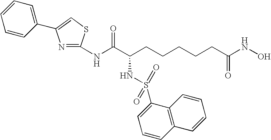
C1(NC(C(CCCCCC(NO)=O)NS(C2=CC=CC3=C2C=CC=C3)(=O)=O)=O)=NC(C2=CC=CC=C2)=CS1
